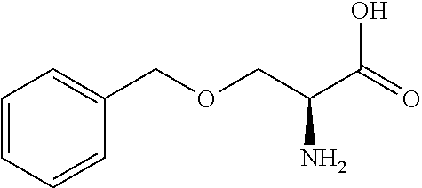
C(C(N)C(=O)O)OCC1=CC=CC=C1
